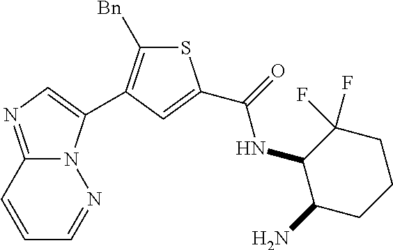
C1=CC2=NC=C(C3=C([Bn])SC(C(=O)NC4C(N)CCCC4(F)F)=C3)N2N=C1
